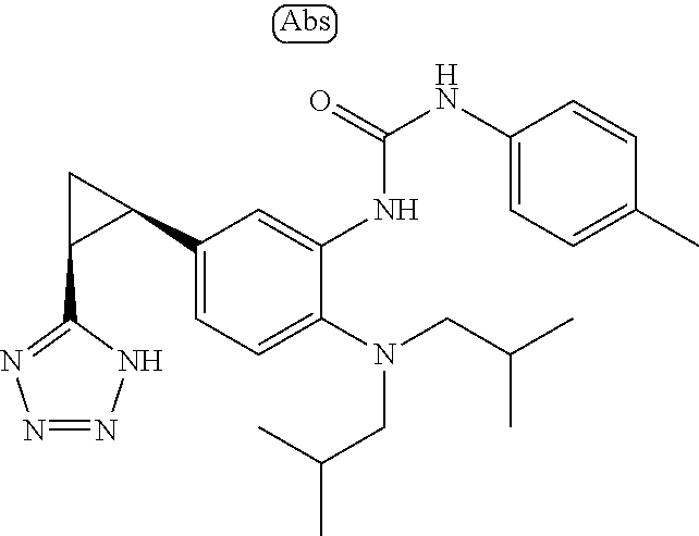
C1(C2CC2C2=NN=NN2)=CC=C(N(CC(C)C)CC(C)C)C(NC(=O)NC2=CC=C(C)C=C2)=C1
